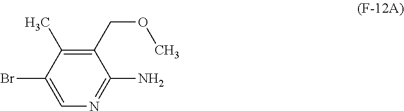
C1(COC)=C(C)C(Br)=CN=C1N
